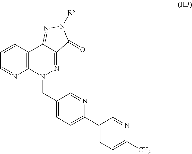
[R3]N1C(=O)C2=NN(CC3=CC=C(C4=CC=C(C)N=C4)N=C3)C3=C(C2=N1)C=CC=N3
